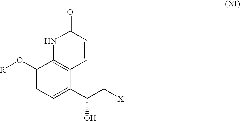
C1(O[R])=CC=C(C(C[X])O)C2=C1NC(=O)C=C2
